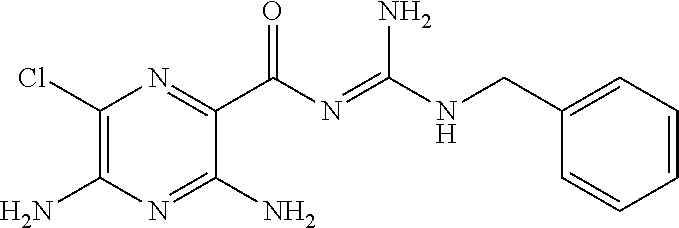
C1(Cl)=C(N)N=C(N)C(C(N=C(NCC2=CC=CC=C2)N)=O)=N1
